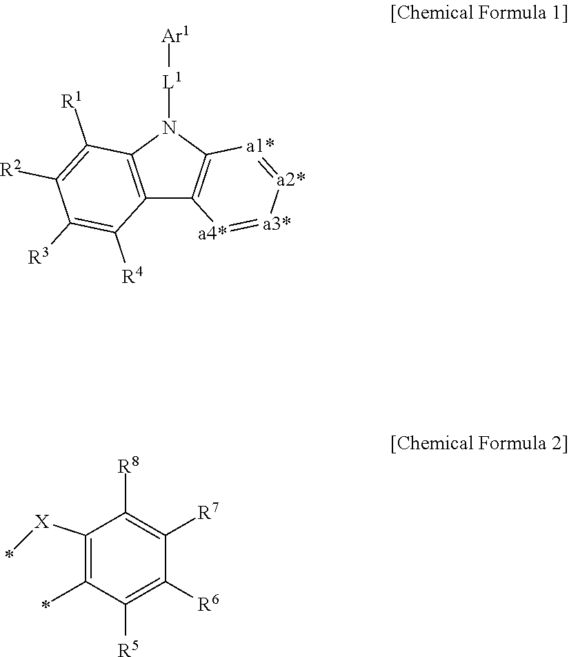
C1(C)=C([X]C)C([R8])=C([R7])C([R6])=C1[R5].C12=C(N([L1][Ar1])C3=C1[a4*]=[a3*][a2*]=[a1*]3)C([R1])=C([R2])C([R3])=C2[R4]
